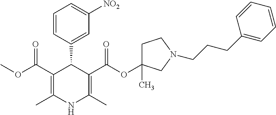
C1=CC(C2C(C(OC)=O)=C(C)NC(C)=C2C(OC2(C)CCN(CCCC3=CC=CC=C3)C2)=O)=CC([NO2])=C1
